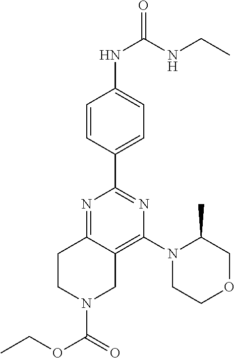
C1(C2=NC(N3CCOCC3C)=C3C(=N2)CCN(C(OCC)=O)C3)=CC=C(NC(NCC)=O)C=C1
